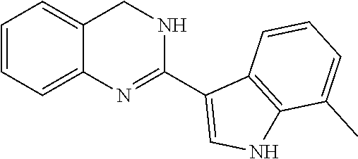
C1=CC=C2C(=C1)CNC(C1=CNC3=C1C=CC=C3C)=N2
